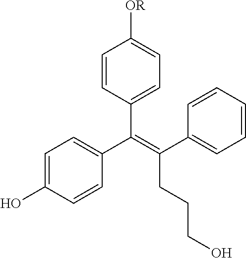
C1=CC(C(=C(C2=CC=CC=C2)CCCO)C2=CC=C(O)C=C2)=CC=C1[OR]
